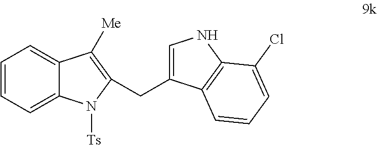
C1=CC=C2C(=C1)C([Me])=C(CC1=CNC3=C1C=CC=C3Cl)N2[Ts]
